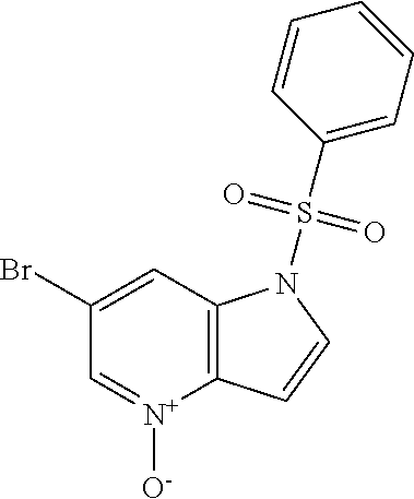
C1=C(Br)C=[N+]([O-])C2=C1N(S(C1=CC=CC=C1)(=O)=O)C=C2
